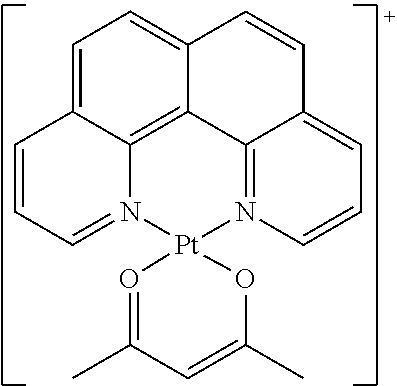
C1=C2C3=C4C(=C1)C=CC1=CC=CN(=C41)[Pt]1(N3=CC=C2)O=C(C)C=C(C)O1
